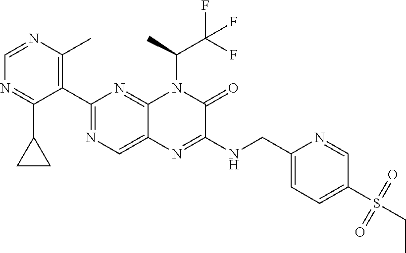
C1=NC(C)=C(C2=NC=C3C(=N2)N(C(C)C(F)(F)F)C(=O)C(NCC2=CC=C(S(CC)(=O)=O)C=N2)=N3)C(C2CC2)=N1
